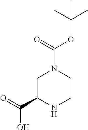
C1C(C(=O)O)NCCN1C(=O)OC(C)(C)C
